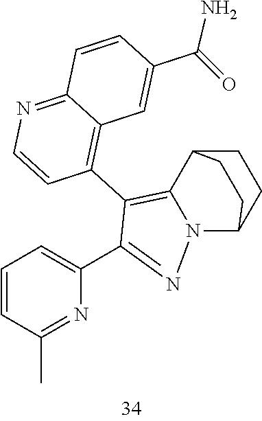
C1=CC(C)=NC(C2=NN3C(=C2C2=C4C(=NC=C2)C=CC(C(=O)N)=C4)C2CCC3CC2)=C1
